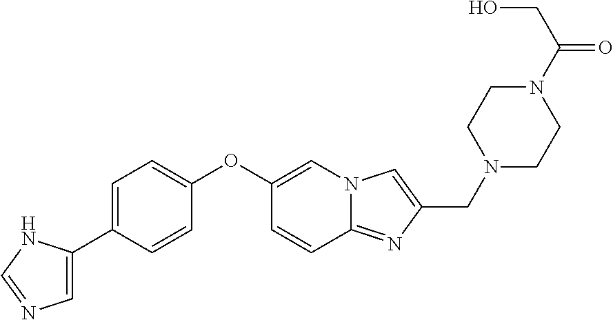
C1=C(C2=CC=C(OC3=CN4C(=NC(CN5CCN(C(CO)=O)CC5)=C4)C=C3)C=C2)NC=N1
